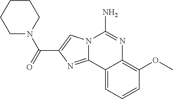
N12C(=NC(C(=O)N3CCCCC3)=C1)C1=CC=CC(OC)=C1N=C2N
